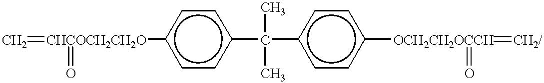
C=[CHCOCH2CH2O](=O)c1ccc(C(C)(C)c2ccc([OCH2CH2OCCH](=O)=[CH2/])cc2)cc1
